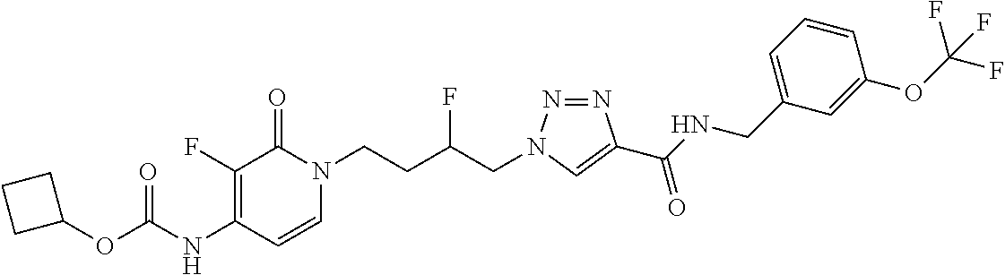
N(C1=C(F)C(=O)N(CCC(CN2N=NC(C(NCC3=CC=CC(OC(F)(F)F)=C3)=O)=C2)F)C=C1)C(=O)OC1CCC1
